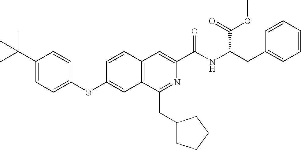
C1=CC(OC2=CC=C(C(C)(C)C)C=C2)=CC2=C1C=C(C(NC(C(OC)=O)CC1=CC=CC=C1)=O)N=C2CC1CCCC1
